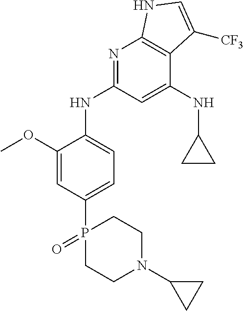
P1(C2=CC=C(NC3=NC4=C(C(NC5CC5)=C3)C([CF3])=CN4)C(OC)=C2)(=O)CCN(C2CC2)CC1
